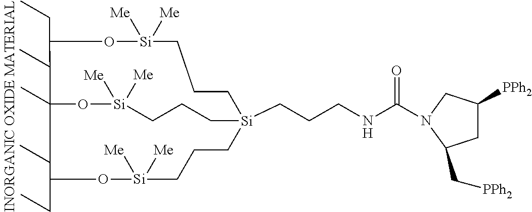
C(CCNC(=O)N1CC([PPh2])CC1C[PPh2])[Si]12CCC[Si]([Me])([Me])OC(CC)C(C)(O[Si]([Me])([Me])CCC1)C(CC)O[Si]([Me])([Me])CCC2
